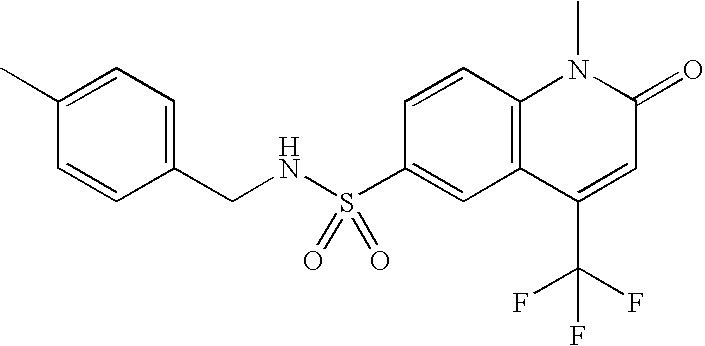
C12=C(C=CC(S(NCC3=CC=C(C)C=C3)(=O)=O)=C1)N(C)C(=O)C=C2C(F)(F)F
